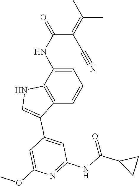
C1=C(NC(C(=C(C)C)C#N)=O)C2=C(C=C1)C(C1=CC(NC(=O)C3CC3)=NC(OC)=C1)=CN2
